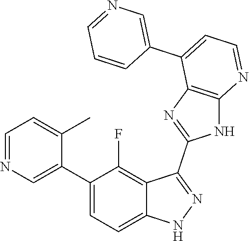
C1=NC=C(C2=CC=C3C(=C2F)C(C2=NC4=C(N2)N=CC=C4C2=CN=CC=C2)=NN3)C(C)=C1
